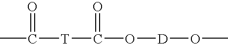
C([T]C(O[D]OC)=O)(C)=O
